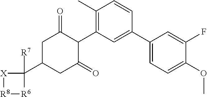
C1C(C2([R7])[X][R8][R6]2)CC(=O)C(C2=C(C)C=CC(C3=CC=C(OC)C(F)=C3)=C2)C1=O
